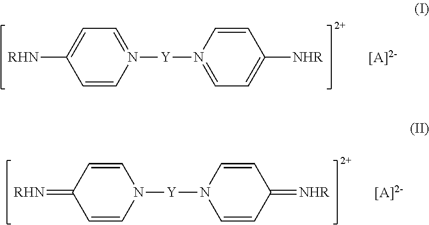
N1([Y]N2=CC=C([NHR])C=C2)=CC=C([RHN])C=C1.[[A]2-].N1([Y]N2C=CC(=[NHR])C=C2)C=CC(=[RHN])C=C1.[[A]2-]
